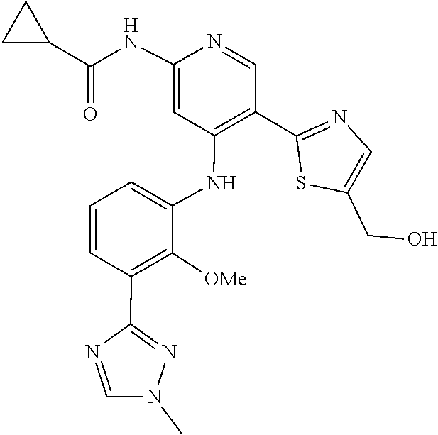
CN1C=NC(C2=C([OMe])C(NC3=C(C4=NC=C(CO)S4)C=NC(NC(C4CC4)=O)=C3)=CC=C2)=N1
